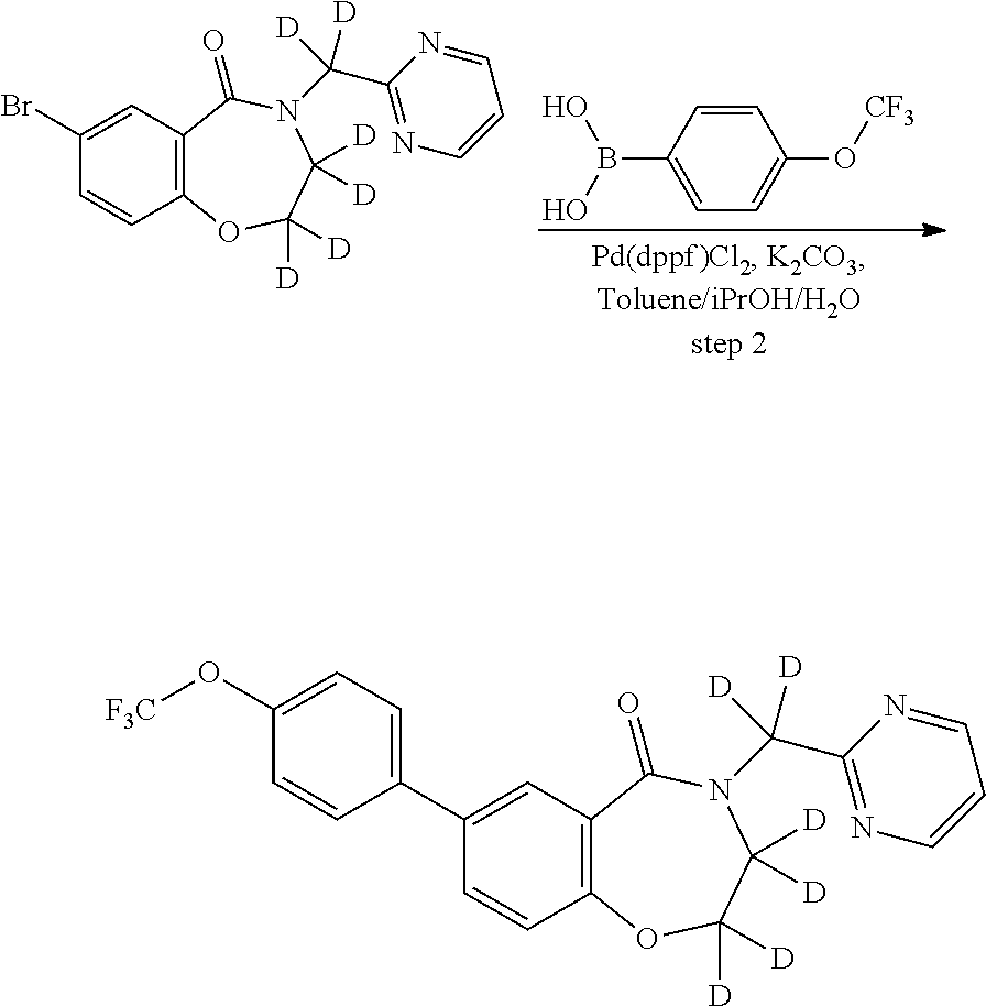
OB(C1=CC=C(O[CF3])C=C1)O.C1(Br)=CC2=C(C=C1)OC([D])([D])C([D])([D])N(C(C1=NC=CC=N1)([D])[D])C2=O.C1(C2=CC=C(O[F3C])C=C2)=CC2=C(C=C1)OC([D])([D])C([D])([D])N(C(C1=NC=CC=N1)([D])[D])C2=O
